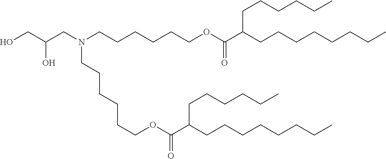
OCC(CN(CCCCCCOC(C(CCCCCCCC)CCCCCC)=O)CCCCCCOC(C(CCCCCCCC)CCCCCC)=O)O
